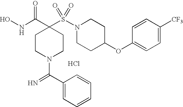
C1(OC2CCN(S(=O)(=O)C3(C(=O)NO)CCN(C(=N)C4=CC=CC=C4)CC3)CC2)=CC=C([CF3])C=C1.Cl
